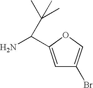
C1=C(C(N)C(C)(C)C)OC=C1Br
